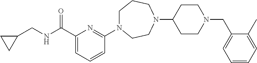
C1(C(NCC2CC2)=O)=CC=CC(N2CCCN(C3CCN(CC4=CC=CC=C4C)CC3)CC2)=N1
